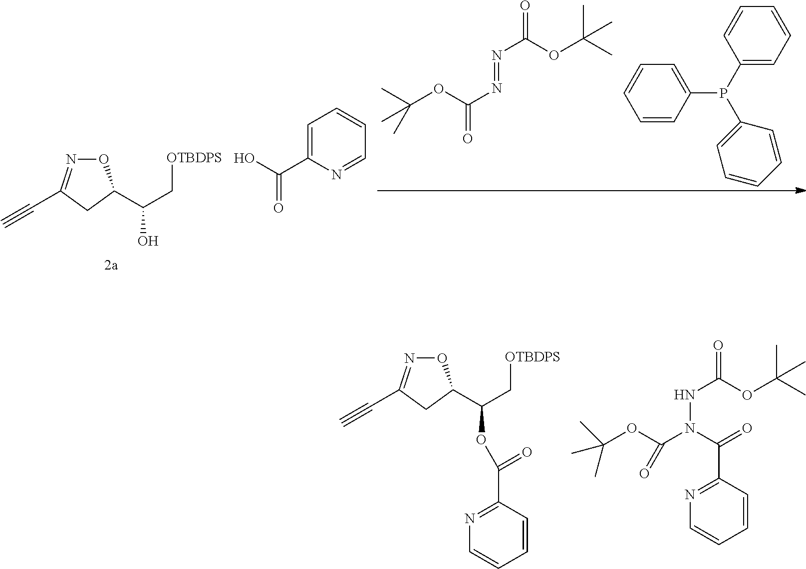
O1N=C(C#C)CC1C(C[OTBDPS])O.CC(OC(N=NC(OC(C)(C)C)=O)=O)(C)C.C1=C(P(C2=CC=CC=C2)C2=CC=CC=C2)C=CC=C1.C1=C(C(O)=O)N=CC=C1.O1N=C(C#C)CC1C(C[OTBDPS])OC(=O)C1=NC=CC=C1.C(OC(N(C(=O)C1=NC=CC=C1)NC(OC(C)(C)C)=O)=O)(C)(C)C
